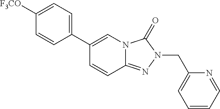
C1=CC(C2=CN3C(=NN(CC4=CC=CC=N4)C3=O)C=C2)=CC=C1[F3CO]
